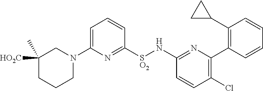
C1([HO2C])(C)CCCN(C2=CC=CC([SO2]NC3=NC(C4=C(C5CC5)C=CC=C4)=C(Cl)C=C3)=N2)C1
